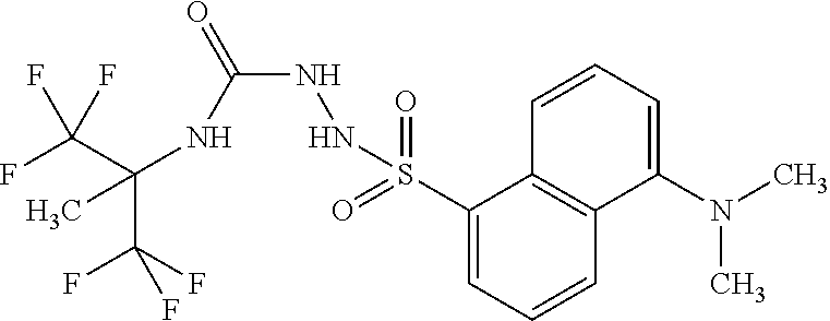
C(C(F)(F)F)(NC(NNS(C1=CC=CC2=C1C=CC=C2N(C)C)(=O)=O)=O)(C)C(F)(F)F
